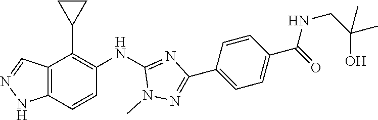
C12=C(C=CC(NC3=NC(C4=CC=C(C(NCC(C)(O)C)=O)C=C4)=NN3C)=C1C1CC1)NN=C2
